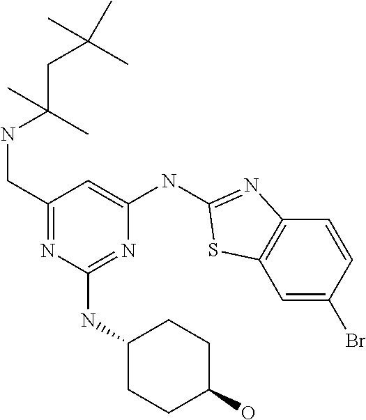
C1=C(Br)C=CC2=C1SC(NC1=CC(CNC(CC(C)(C)C)(C)C)=NC(NC3CCC(O)CC3)=N1)=N2
